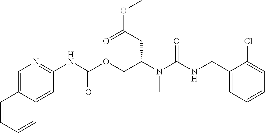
C1(Cl)=CC=CC=C1CNC(N(C(COC(NC1=NC=C2C(=C1)C=CC=C2)=O)CC(OC)=O)C)=O
